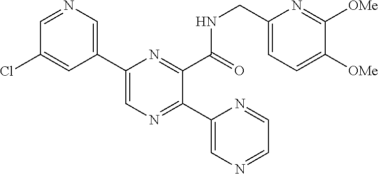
C1(C2=CN=C(C3=CN=CC=N3)C(C(NCC3=CC=C([OMe])C([OMe])=N3)=O)=N2)=CN=CC(Cl)=C1
